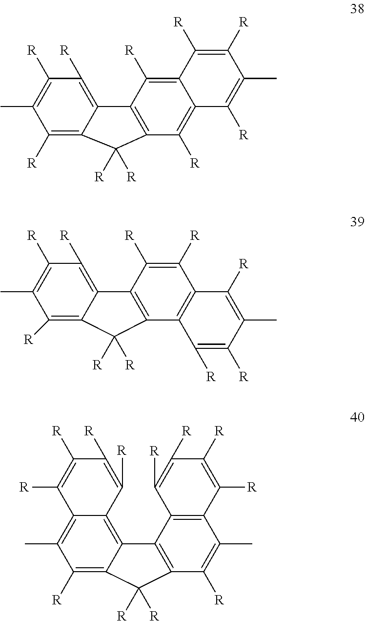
C1([R])=C2C(=C([R])C([R])=C1C)C1=C(C([R])=C3C(=C1[R])C([R])=C([R])C(C)=C3[R])C2([R])[R].C1([R])=C2C(=C([R])C([R])=C1C)C1=C(C3=C(C([R])=C1[R])C([R])=C(C)C([R])=C3[R])C2([R])[R].C12=C(C)C([R])=C3C(=C1C([R])=C([R])C([R])=C2[R])C1=C(C([R])=C(C)C2=C1C([R])=C([R])C([R])=C2[R])C3([R])[R]
